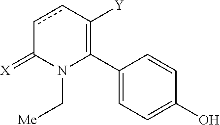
C1(C2=C([Y])ccC(=[X])N2C[Me])=CC=C(O)C=C1
